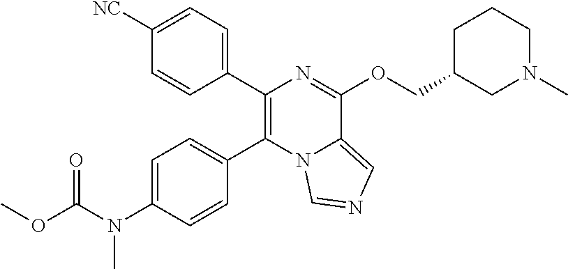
C1(C2=C(C3=CC=C(N(C(OC)=O)C)C=C3)N3C(=CN=C3)C(OCC3CN(C)CCC3)=N2)=CC=C([NC])C=C1
